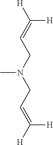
[H]C([H])=CCN(CC=C([H])[H])C
